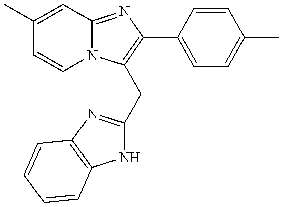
C1(C)=CC2=NC(C3=CC=C(C)C=C3)=C(CC3=NC4=C(N3)C=CC=C4)N2C=C1
